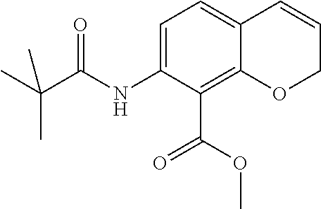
C(C)(C(NC1=CC=C2C(=C1C(=O)OC)OCC=C2)=O)(C)C
